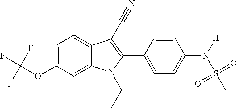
C1=C(OC(F)(F)F)C=C2C(=C1)C(C#N)=C(C1=CC=C(N(S(C)(=O)=O)[H])C=C1)N2CC
